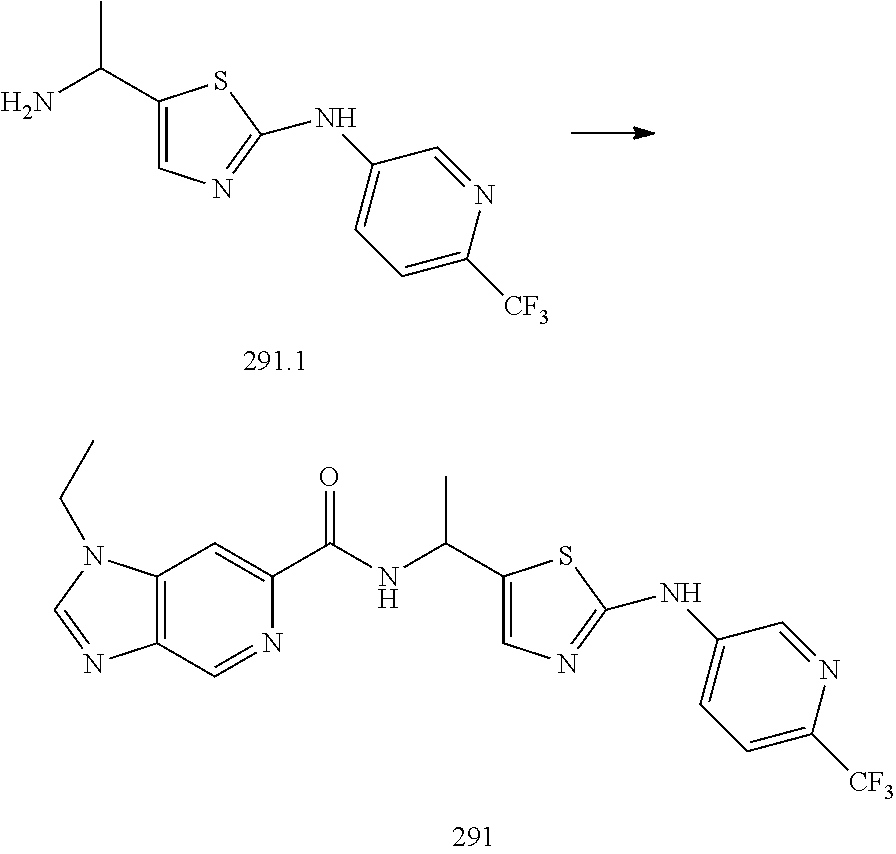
CC(C1=CN=C(NC2=CC=C([CF3])N=C2)S1)N.CC(C1=CN=C(NC2=CC=C([CF3])N=C2)S1)NC(C1=CC2=C(C=N1)N=CN2CC)=O
